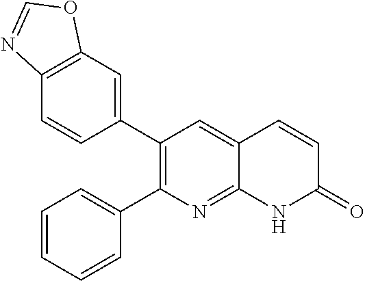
C12=C(C=C(C3=C(C4=CC=CC=C4)N=C4C(=C3)C=CC(=O)N4)C=C1)OC=N2
